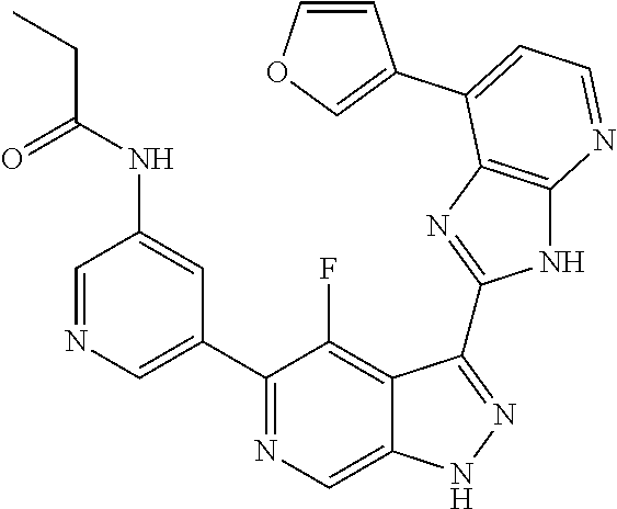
C1=NC=C(C2=NC=C3C(=C2F)C(C2=NC4=C(N2)N=CC=C4C2=COC=C2)=NN3)C=C1NC(CC)=O
